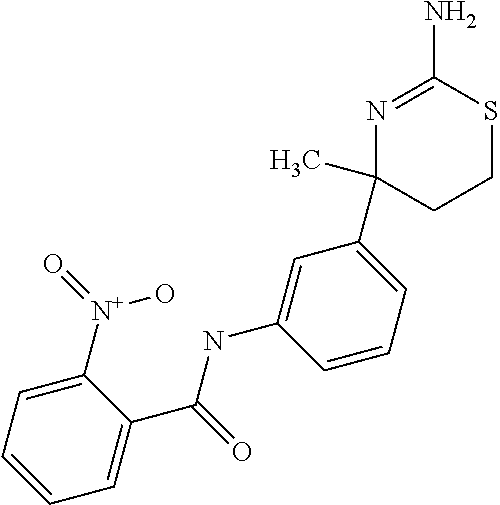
C1(C)(C2=CC=CC(NC(C3=CC=CC=C3[N+](=O)O)=O)=C2)N=C(N)SCC1
